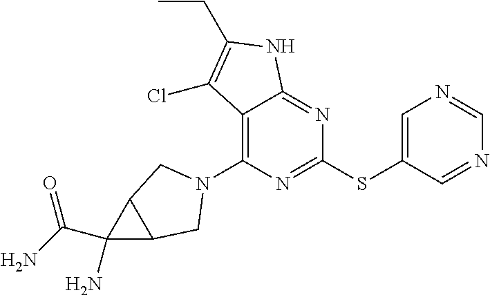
C12=C(N3CC4C(C(N)=O)(N)C4C3)N=C(SC3=CN=CN=C3)N=C1NC(CC)=C2Cl
